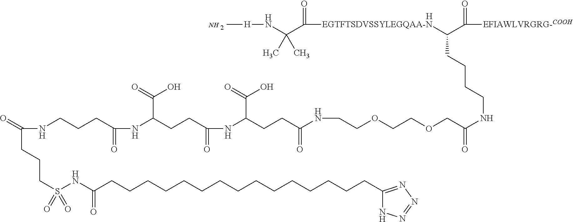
[H].[H](NC(C(=O)[EGTFTSDVSSYLEGQAA-N]C(C(=O)[EFIAWLVRGRG-COOH])CCCCNC(COCCOCCNC(CCC(NC(=O)CCC(C(=O)O)NC(=O)CCCNC(CCCS(=O)(=O)NC(CCCCCCCCCCCCCCCC1=NN=NN1)=O)=O)C(=O)O)=O)=O)(C)C)C.N
